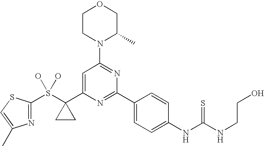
S(C1(C2=CC(N3C(C)COCC3)=NC(C3=CC=C(NC(NCCO)=S)C=C3)=N2)CC1)(O)(O)C1=NC(C)=CS1
